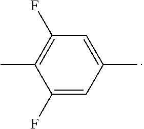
C1(F)=CC(C)=CC(F)=C1C
